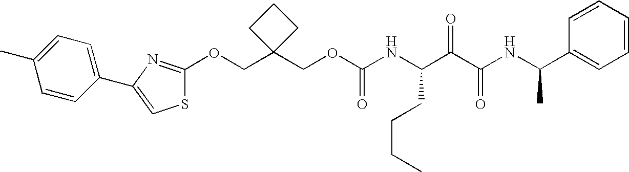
O(CC1(COC2=NC(C3=CC=C(C)C=C3)=CS2)CCC1)C(NC(C(C(NC(C1=CC=CC=C1)C)=O)=O)CCCC)=O
